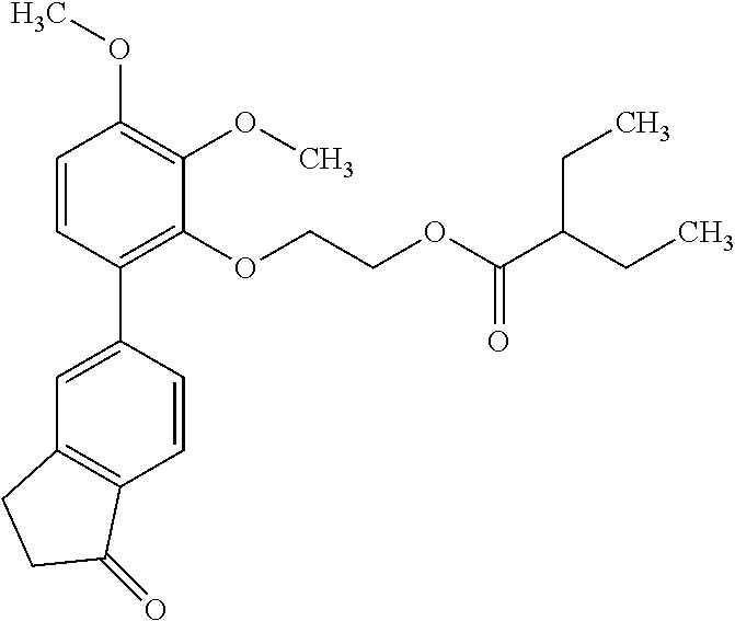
C1=CC(C2=CC3=C(C=C2)C(=O)CC3)=C(OCCOC(C(CC)CC)=O)C(OC)=C1OC
